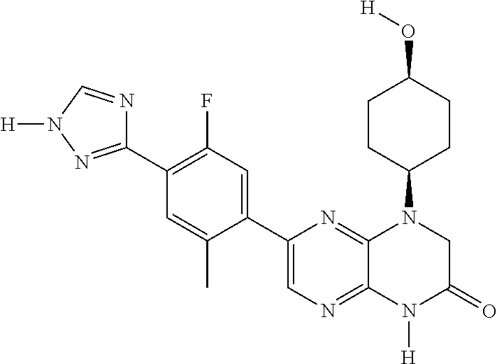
C12=NC(C3=CC(F)=C(C4=NN([H])C=N4)C=C3C)=CN=C1N([H])C(=O)CN2C1CCC(O[H])CC1
